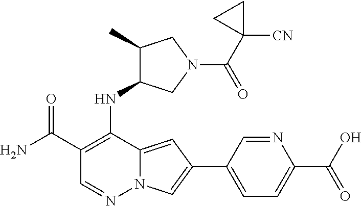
C1(C(N)=O)=C(NC2C(C)CN(C(C3([CN])CC3)=O)C2)C2=CC(C3=CC=C(C(O)=O)N=C3)=CN2N=C1
